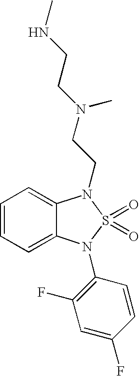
C1=CC=C2C(=C1)N(CCN(CCNC)C)S(=O)(=O)N2C1=C(F)C=C(F)C=C1
